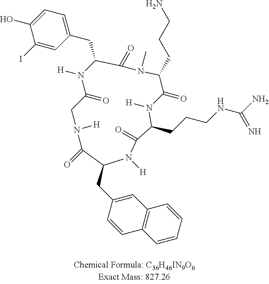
C1(O)=CC=C(CC2N([H])C(=O)CN([H])C(=O)C(CC3=CC4=C(C=C3)C=CC=C4)N([H])C(=O)C(CCCNC(N)=N)N([H])C(=O)C(CCCN)N(C)C2=O)C=C1I
